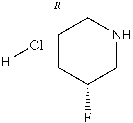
[H]Cl.[R].C1CC(F)CNC1
